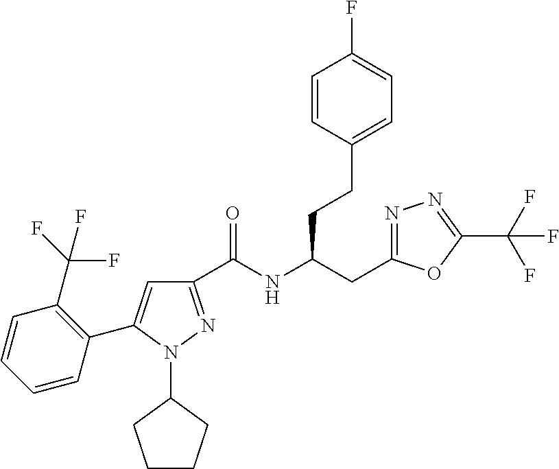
C1(C(NC(CC2=NN=C(C(F)(F)F)O2)CCC2=CC=C(F)C=C2)=O)=NN(C2CCCC2)C(C2=C(C(F)(F)F)C=CC=C2)=C1
